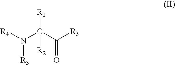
[R4]N(C(C([R5])=O)([R1])[R2])[R3]
